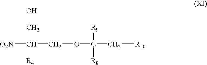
[O2N]C(COC(C[R10])([R8])[R9])([R4])CO
